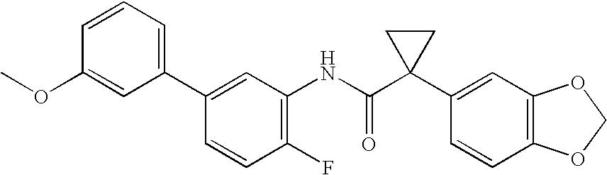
C1(C2=CC=CC(OC)=C2)=CC(NC(C2(C3=CC4=C(C=C3)OCO4)CC2)=O)=C(F)C=C1
